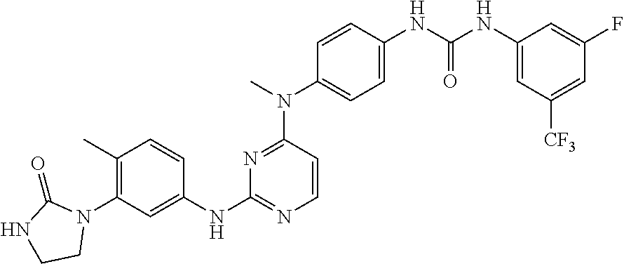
N1(C2=C(C)C=CC(NC3=NC=CC(N(C)C4=CC=C(NC(NC5=CC([CF3])=CC(F)=C5)=O)C=C4)=N3)=C2)C(=O)NCC1
